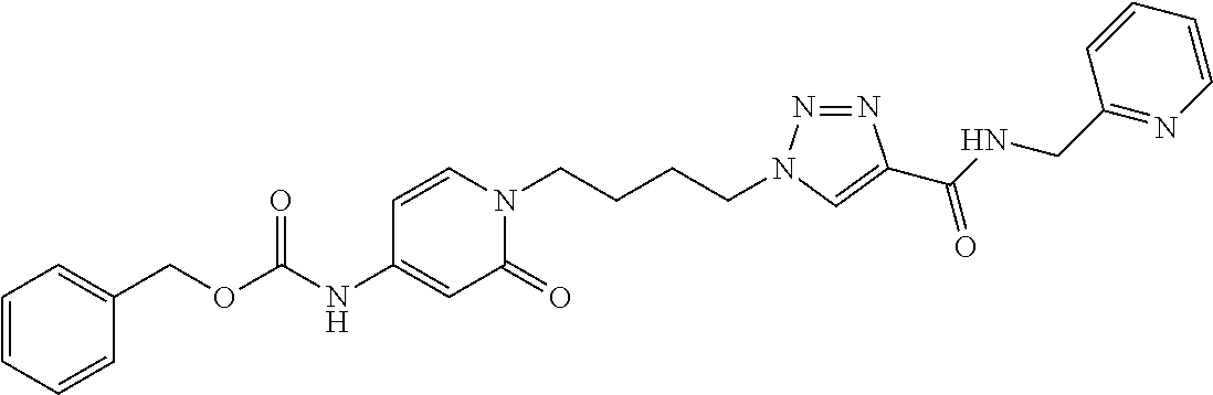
C(NC1=CC(=O)N(CCCCN2N=NC(C(NCC3=NC=CC=C3)=O)=C2)C=C1)(=O)OCC1=CC=CC=C1
